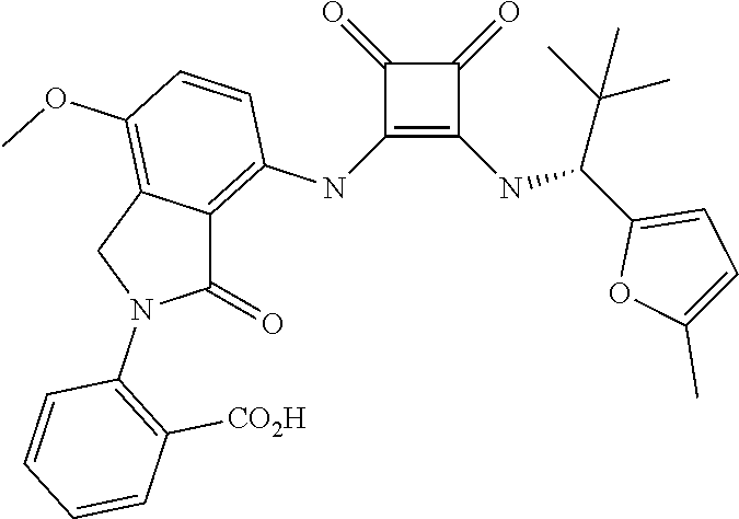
C1(NC2=C3C(=C(OC)C=C2)CN(C2=C([CO2H])C=CC=C2)C3=O)=C(NC(C2=CC=C(C)O2)C(C)(C)C)C(=O)C1=O
